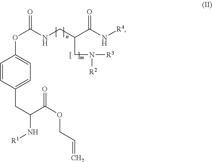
C1=CC(CC(N[R1])C(OCC=C)=O)=CC=C1OC(=O)NCC(C(N[R4])=O)CN([R2])[R3]
